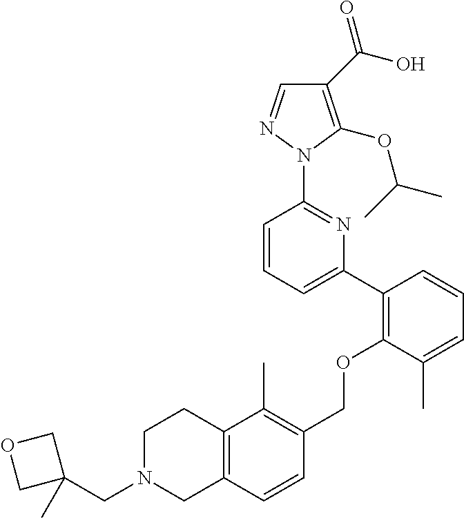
C1(C(O)=O)=C(OC(C)C)N(C2=NC(C3=C(OCC4=C(C)C5=C(C=C4)CN(CC4(C)COC4)CC5)C(C)=CC=C3)=CC=C2)N=C1
